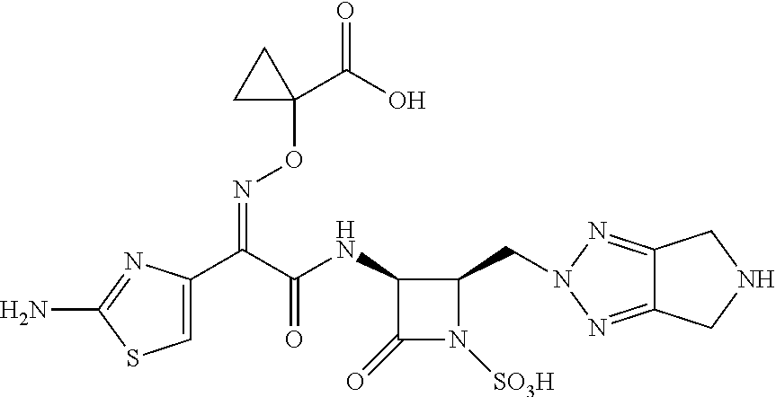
N(C(C(C1=CSC(N)=N1)=NOC1(C(=O)O)CC1)=O)C1C(CN2N=C3C(=N2)CNC3)N([SO3H])C1=O
